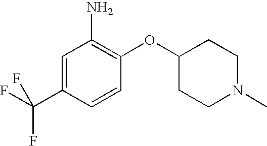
C1=C(C(F)(F)F)C=CC(OC2CCN(C)CC2)=C1N
